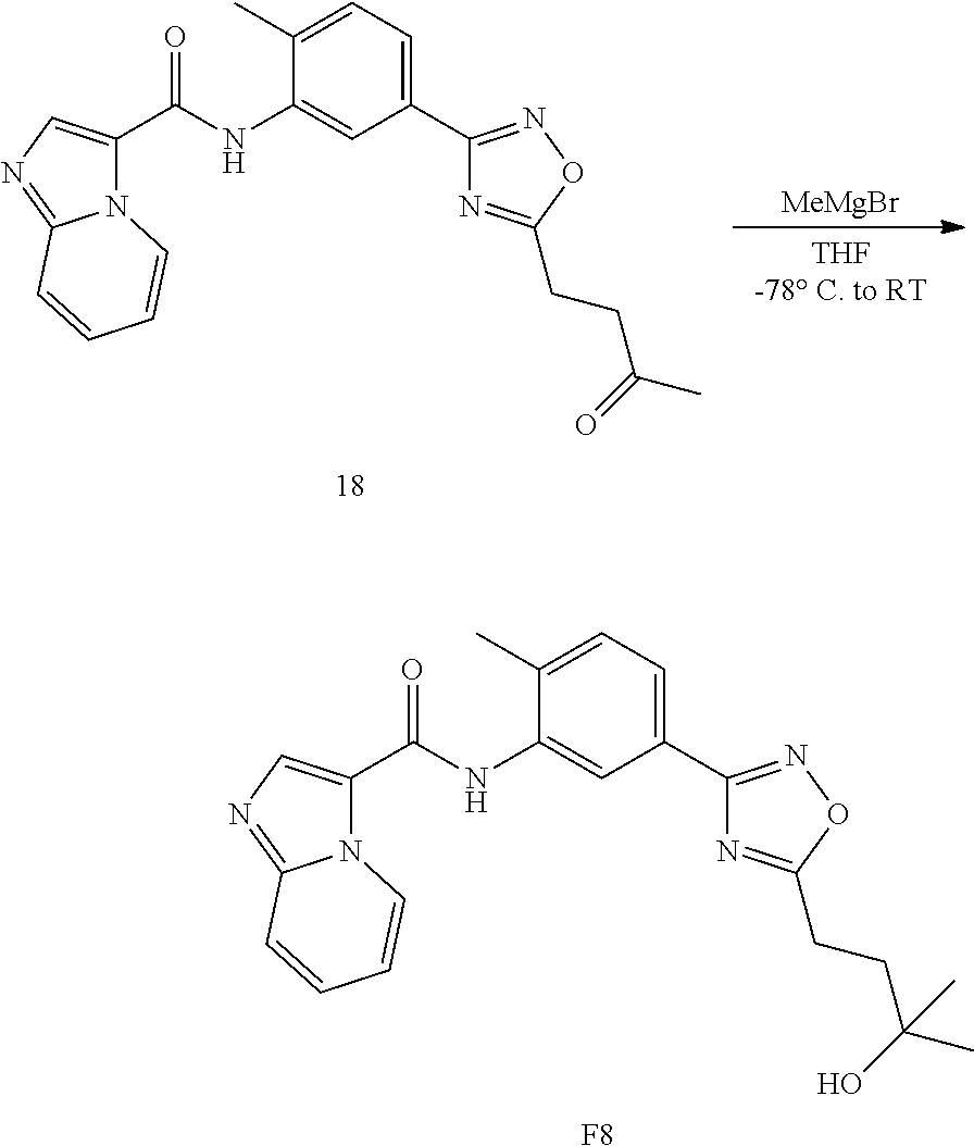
[F8].N1=C(CCC(O)(C)C)ON=C1C1=CC=C(C)C(NC(C2=CN=C3N2C=CC=C3)=O)=C1.[MeMgBr].N1=C(CCC(=O)C)ON=C1C1=CC=C(C)C(NC(C2=CN=C3N2C=CC=C3)=O)=C1
